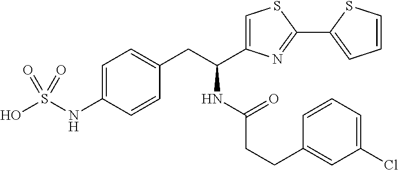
OS(NC1=CC=C(CC(C2=CSC(C3=CC=CS3)=N2)NC(CCC2=CC(Cl)=CC=C2)=O)C=C1)(=O)=O
